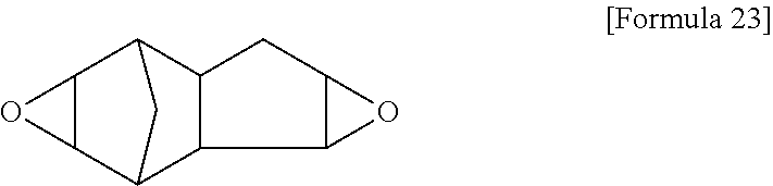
C12C(C3CC1C1CC4C(C31)O4)O2
